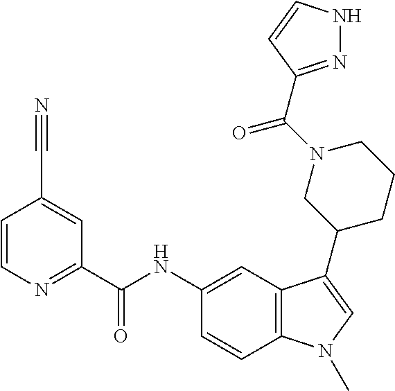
C12=C(N(C)C=C1C1CCCN(C(=O)C3=NNC=C3)C1)C=CC(NC(C1=NC=CC(C#N)=C1)=O)=C2
